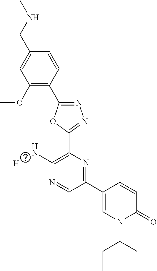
C1(OC)=C(C2=NN=C(C3=C(N)N=CC(C4=CN(C(CC)C)C(=O)C=C4)=N3)O2)C=CC(CNC)=C1.[H]
